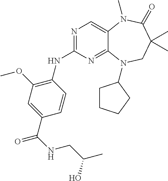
N1=C(NC2=C(OC)C=C(C(=O)NCC(C)O)C=C2)N=C2C(=C1)N(C)C(=O)C(C)(C)CN2C1CCCC1
